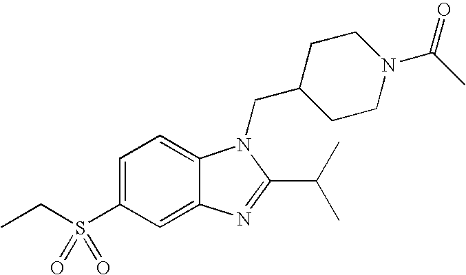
C12=CC(S(CC)(=O)=O)=CC=C1N(CC1CCN(C(=O)C)CC1)C(C(C)C)=N2
